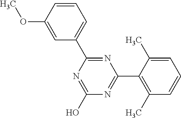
N1=C(O)N=C(C2=C(C)C=CC=C2C)N=C1C1=CC=CC(OC)=C1
